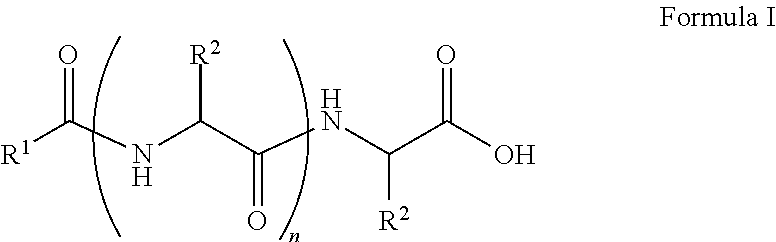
[R1]C(NC(C(NC(C(O)=O)[R2])=O)[R2])=O
